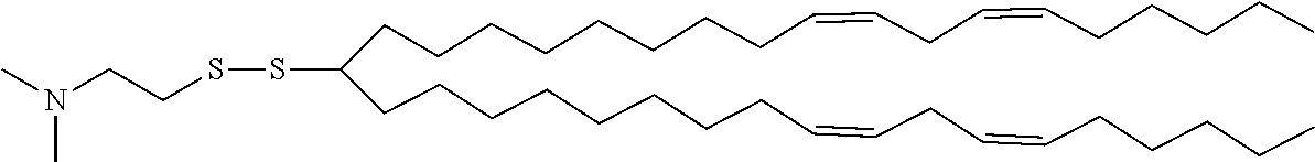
S(SC(CCCCCCCCC=CCC=CCCCCC)CCCCCCCCC=CCC=CCCCCC)CCN(C)C
